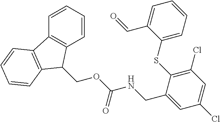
C1=CC=CC2=C1C(COC(NCC1=CC(Cl)=CC(Cl)=C1SC1=CC=CC=C1C=O)=O)C1=C2C=CC=C1
